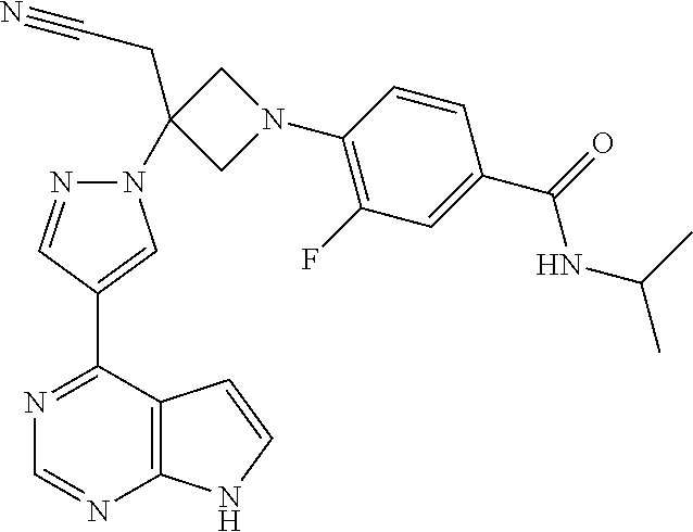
N1(C2(CC#N)CN(C3=C(F)C=C(C(NC(C)C)=O)C=C3)C2)N=CC(C2=NC=NC3=C2C=CN3)=C1
